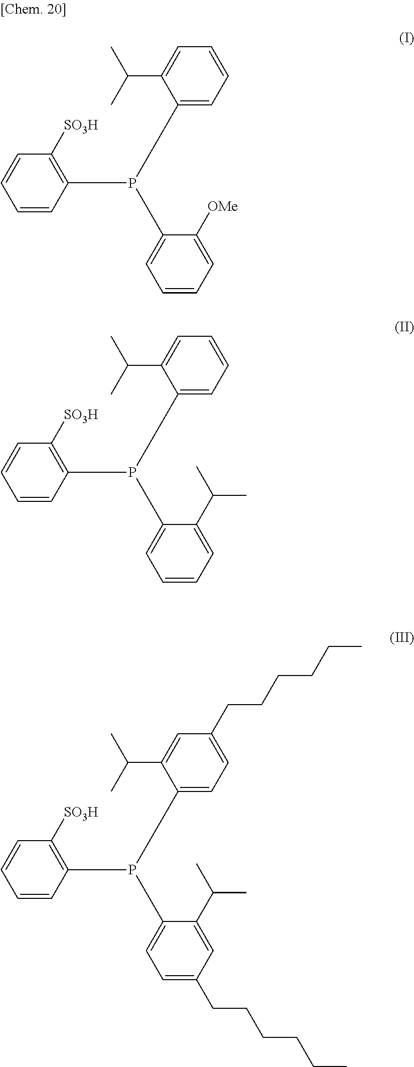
C1=CC(P(C2=CC=CC=C2C(C)C)C2=CC=CC=C2[OMe])=C([SO3H])C=C1.C1=CC(P(C2=CC=CC=C2C(C)C)C2=CC=CC=C2C(C)C)=C([SO3H])C=C1.C1=CC(P(C2=CC=C(CCCCCC)C=C2C(C)C)C2=CC=C(CCCCCC)C=C2C(C)C)=C([SO3H])C=C1
